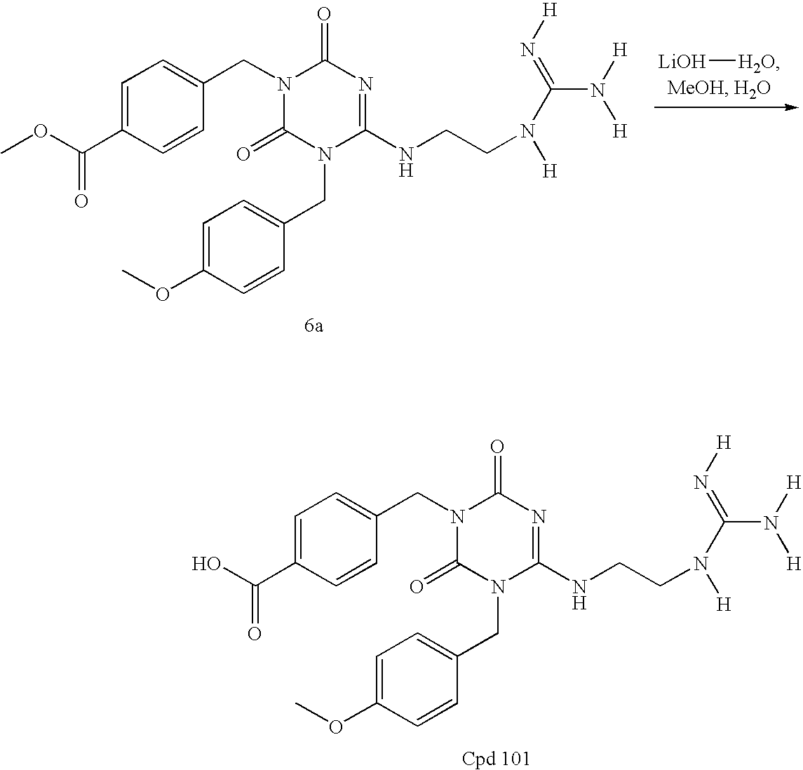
[LiOH][H2O].C1=C(C(OC)=O)C=CC(CN2C(=O)N(CC3=CC=C(OC)C=C3)C(NCCN([H])C(=N[H])N([H])[H])=NC2=O)=C1.C1=C(C(O)=O)C=CC(CN2C(=O)N(CC3=CC=C(OC)C=C3)C(NCCN([H])C(=N[H])N([H])[H])=NC2=O)=C1
